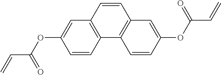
C1=CC2=C(C=C1OC(C=C)=O)C=CC1=C2C=CC(OC(C=C)=O)=C1
